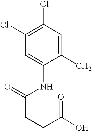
C1(Cl)=C(Cl)C=C(NC(CCC(O)=O)=O)C(C)=C1
